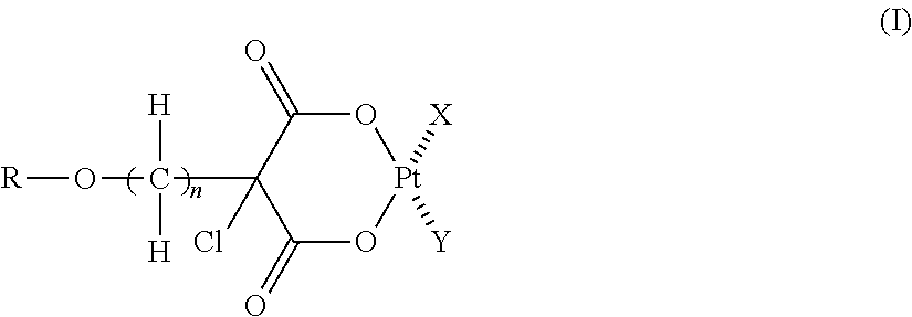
[R]OC([H])([H])C1(Cl)C(=O)O[Pt]([X])([Y])OC1=O
